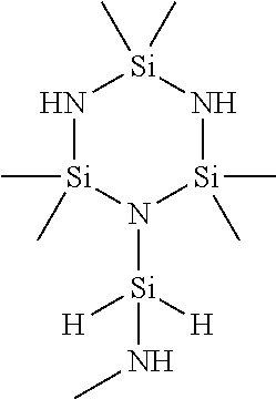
N1[Si](C)(C)N([Si]([H])([H])NC)[Si](C)(C)N[Si]1(C)C
